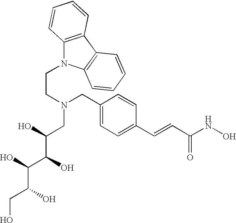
C12=C(C3=C(N1CCN(CC(C(C(O)C(O)CO)O)O)CC1=CC=C(C=CC(NO)=O)C=C1)C=CC=C3)C=CC=C2
